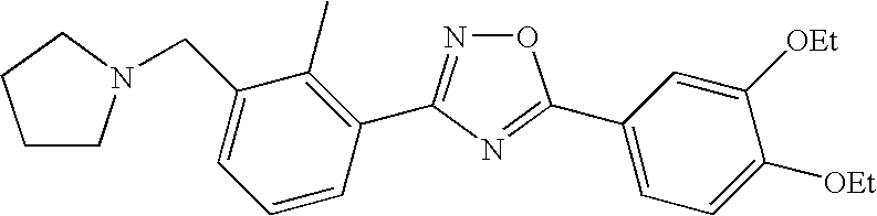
C1=C(CN2CCCC2)C(C)=C(C2=NOC(C3=CC=C([OEt])C([OEt])=C3)=N2)C=C1
